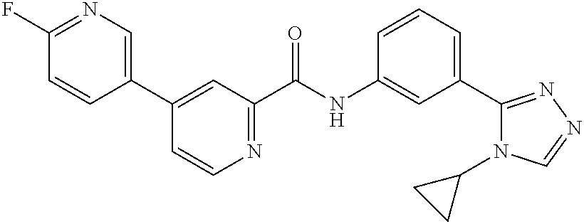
C1(F)=NC=C(C2=CC(C(NC3=CC(C4=NN=CN4C4CC4)=CC=C3)=O)=NC=C2)C=C1
